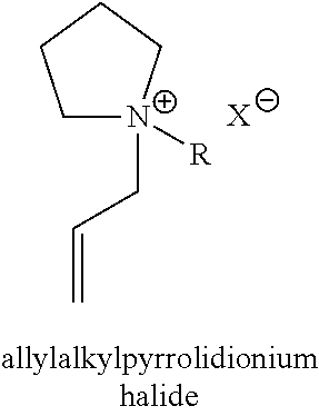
C1[N+]([R])(CC=C)CCC1.[X]
